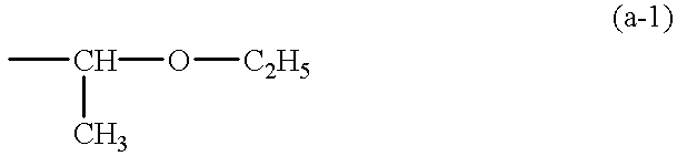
CC(O[C2H5])C
